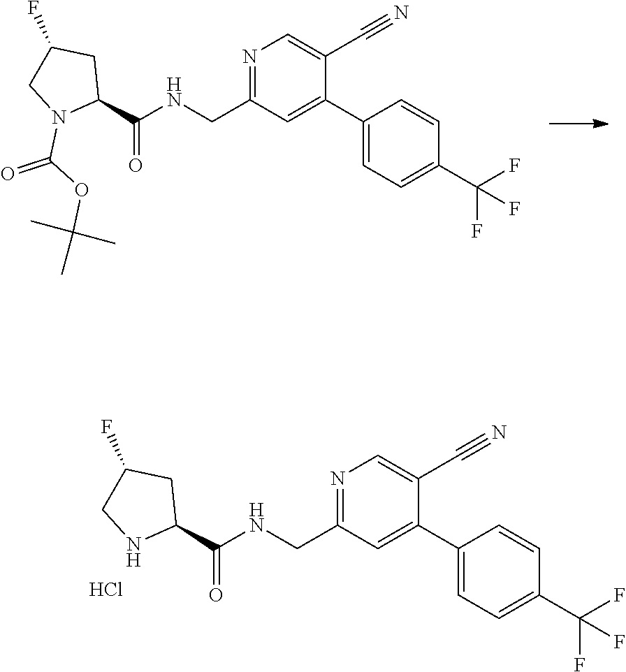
N1=C(CNC(=O)C2CC(F)CN2C(OC(C)(C)C)=O)C=C(C2=CC=C(C(F)(F)F)C=C2)C(C#N)=C1.N1=C(CNC(=O)C2CC(F)CN2)C=C(C2=CC=C(C(F)(F)F)C=C2)C(C#N)=C1.Cl
